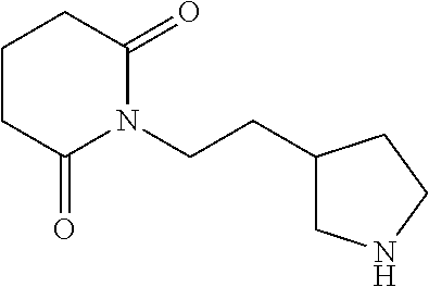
C1CC(=O)N(CCC2CNCC2)C(=O)C1
